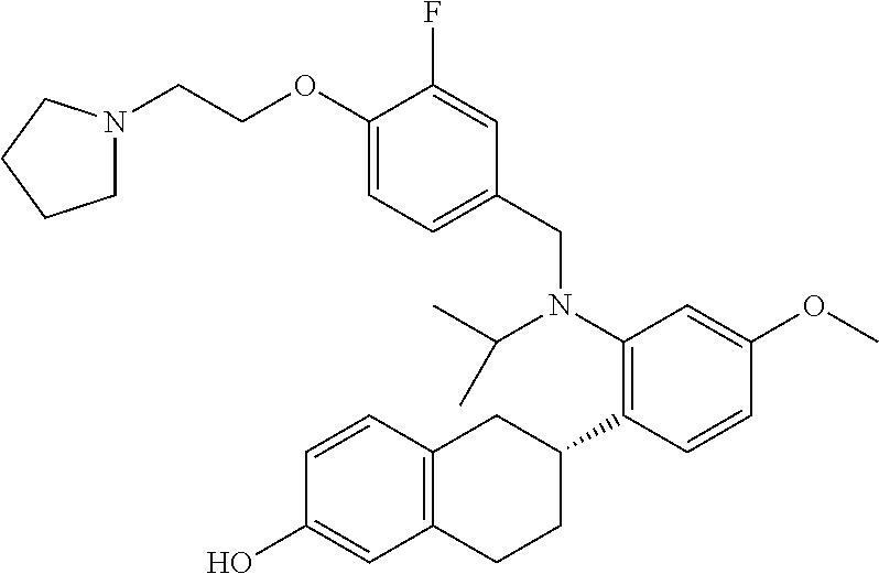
C1(O)=CC2=C(C=C1)CC(C1=C(N(C(C)C)CC3=CC=C(OCCN4CCCC4)C(F)=C3)C=C(OC)C=C1)CC2
